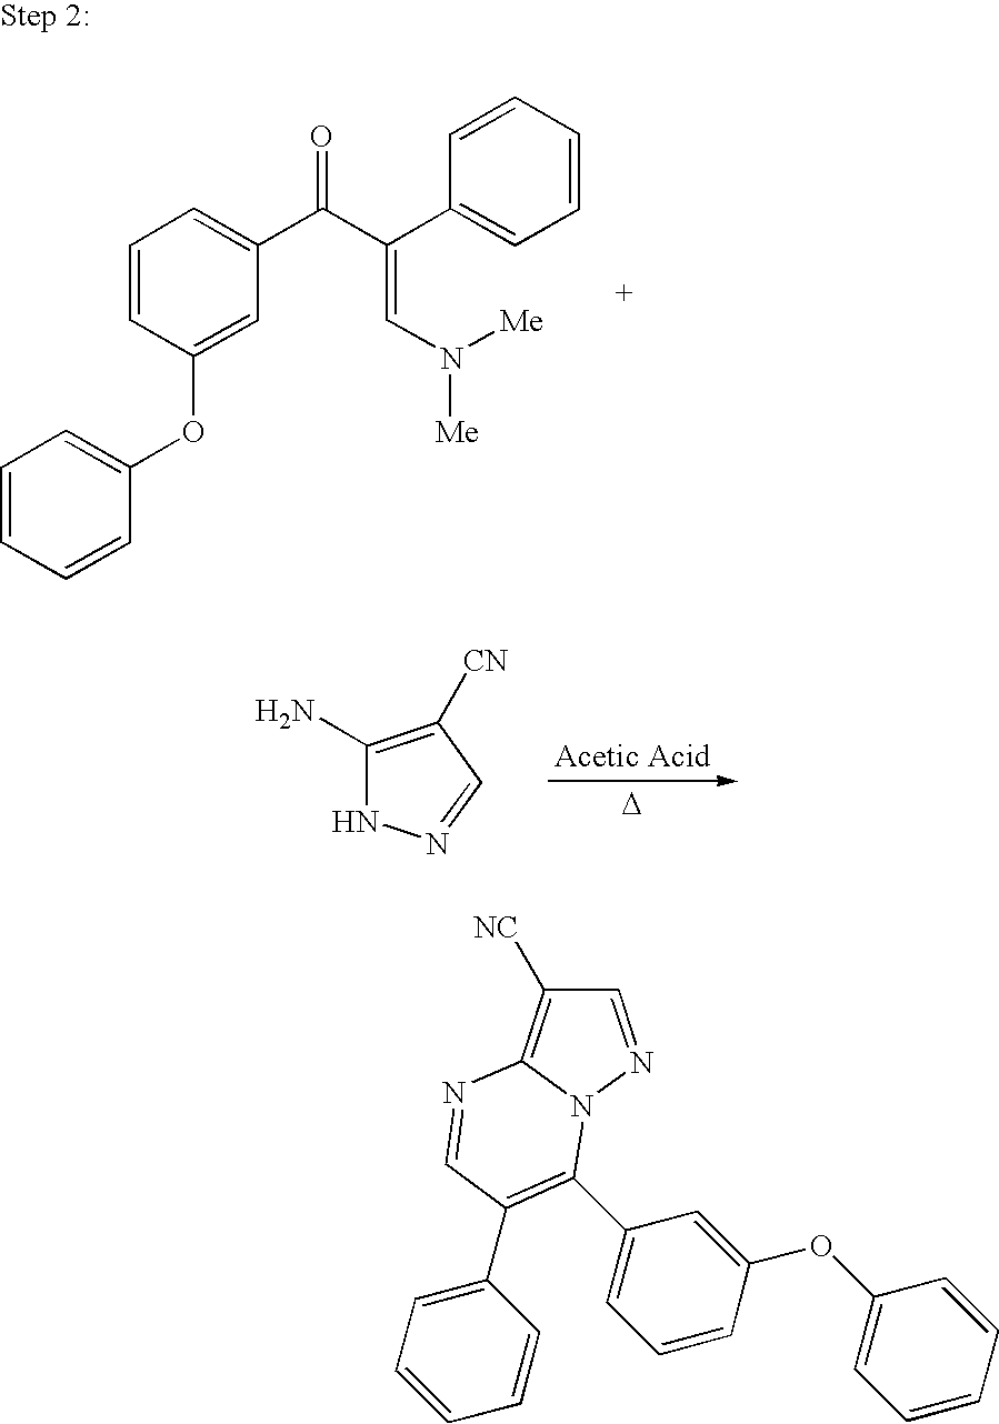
C1=CC(OC2=CC=CC=C2)=CC(C(C(C2=CC=CC=C2)=CN([Me])[Me])=O)=C1.C1(N)=C([CN])C=NN1.[D].C1=NN2C(=C1[NC])N=CC(C1=CC=CC=C1)=C2C1=CC=CC(OC2=CC=CC=C2)=C1
